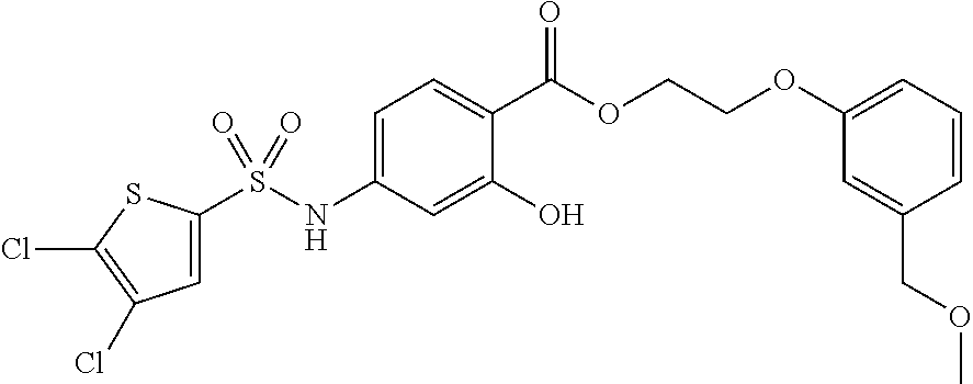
C1=C(S(NC2=CC=C(C(=O)OCCOC3=CC=CC(COC)=C3)C(O)=C2)(=O)=O)SC(Cl)=C1Cl
